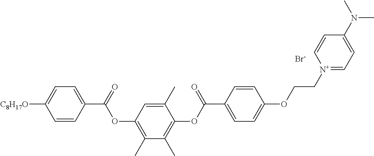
C1=C(C(OC2=C(C)C(C)=C(OC(C3=CC=C(OCC[N+]4=CC=C(N(C)C)C=C4)C=C3)=O)C(C)=C2)=O)C=CC([C8H17O])=C1.[Br-]
